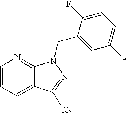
C1=CC=C2C(=N1)N(CC1=CC(F)=CC=C1F)N=C2[CN]
